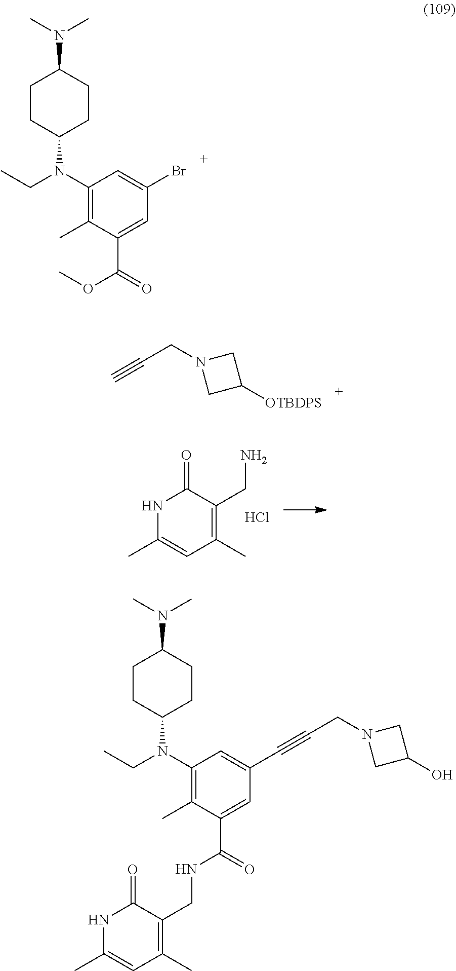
C1(C)=C(N(C2CCC(N(C)C)CC2)CC)C=C(C#CCN2CC(O)C2)C=C1C(=O)NCC1=C(C)C=C(C)NC1=O.C1(C)=C(N(C2CCC(N(C)C)CC2)CC)C=C(Br)C=C1C(=O)OC.C(CN1CC([OTBDPS])C1)#C.C1(C)=C(CN)C(=O)NC(C)=C1.Cl
